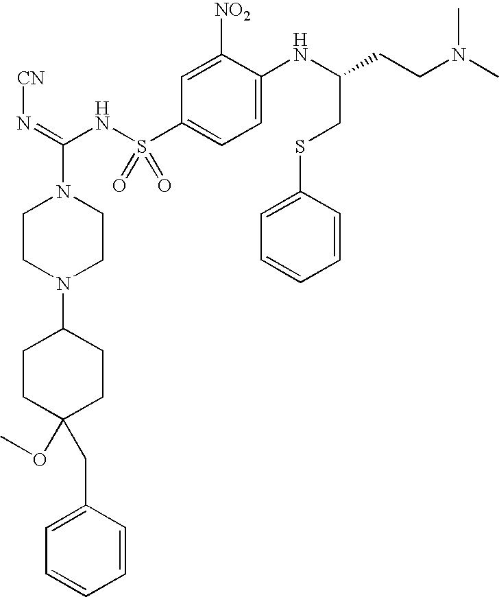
C1=C(NC(CCN(C)C)CSC2=CC=CC=C2)C([NO2])=CC(S(NC(=N[CN])N2CCN(C3CCC(CC4=CC=CC=C4)(OC)CC3)CC2)(=O)=O)=C1
